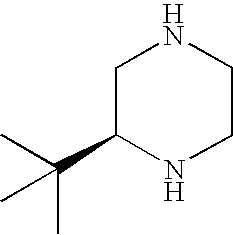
C1C(C(C)(C)C)NCCN1
